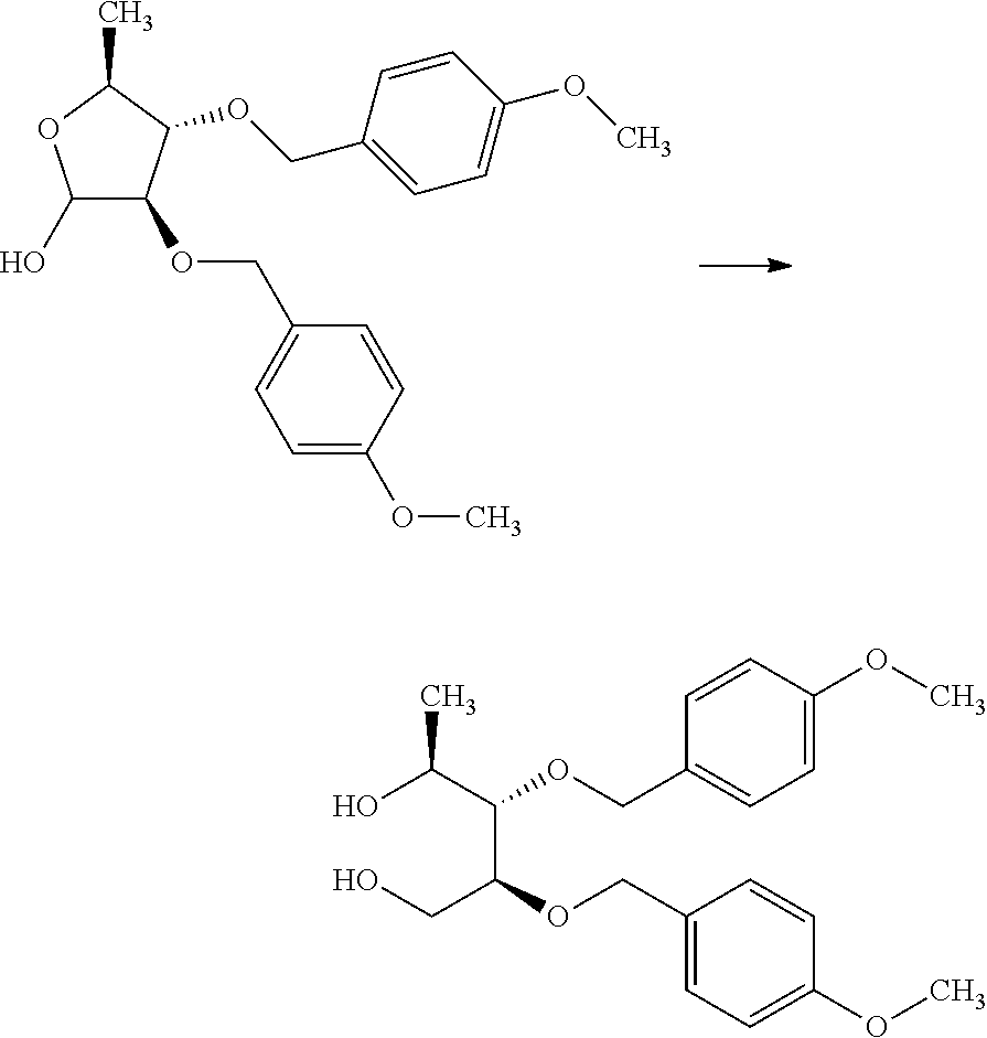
C1(O)C(OCC2=CC=C(OC)C=C2)C(OCC2=CC=C(OC)C=C2)C(C)O1.OC(C(C(CO)OCC1=CC=C(OC)C=C1)OCC1=CC=C(OC)C=C1)C
